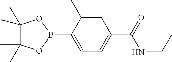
C1(C)(C)C(C)(C)OB(C2=CC=C(C(=O)NCC)C=C2C)O1
